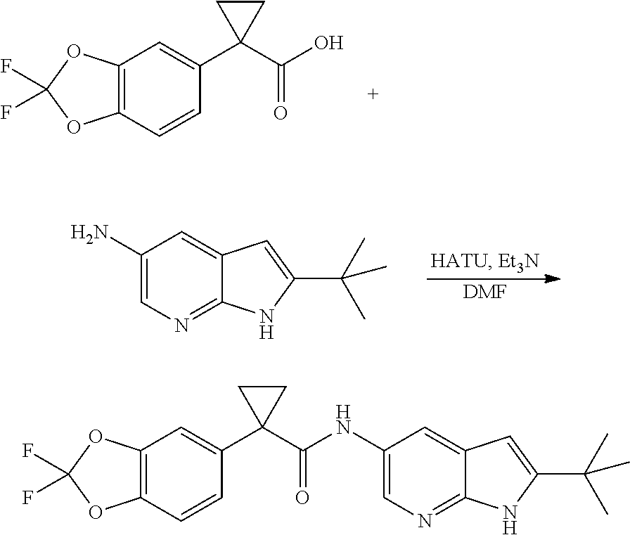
C12=C(C=CC(C3(C(O)=O)CC3)=C1)OC(F)(F)O2.C1(N)=CN=C2C(=C1)C=C(C(C)(C)C)N2.[DMF].C12=C(C=CC(C3(C(=O)NC4=CN=C5C(=C4)C=C(C(C)(C)C)N5)CC3)=C1)OC(F)(F)O2
